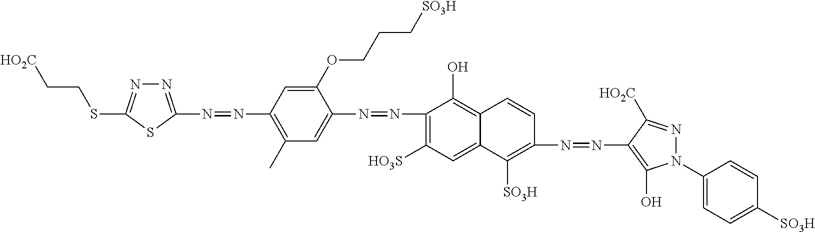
[HO2C]CCSC1=NN=C(N=NC2=C(C)C=C(N=NC3=C([HO3S])C=C4C(=C3O)C=CC(N=NC3=C(O)N(C5=CC=C([SO3H])C=C5)N=C3[HO2C])=C4[SO3H])C(OCCC[SO3H])=C2)S1
